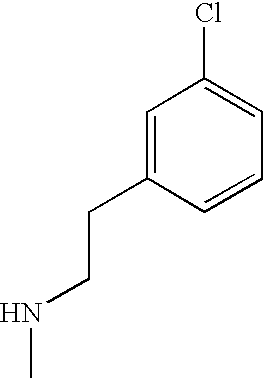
C1=C(CCNC)C=CC=C1Cl
